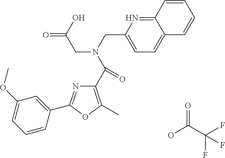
C12=NC(CN(CC(O)=O)C(C3=C(C)OC(C4=CC(OC)=CC=C4)=N3)=O)=CC=C1C=CC=C2.OC(=O)C(F)(F)F
